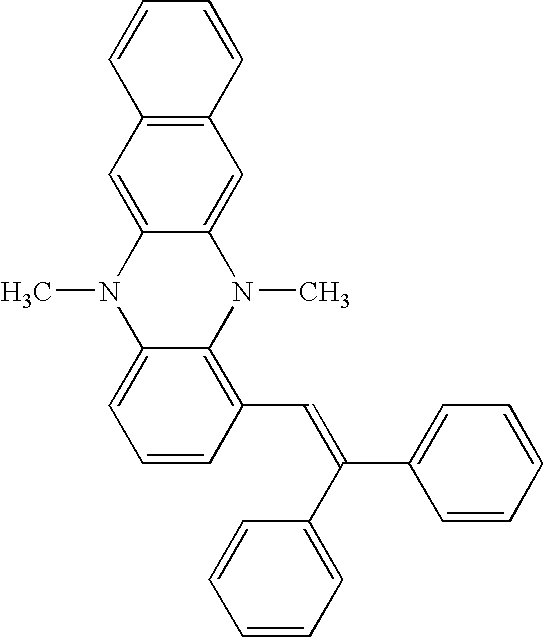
CN1C2=CC=CC(C=C(C3=CC=CC=C3)C3=CC=CC=C3)=C2N(C)C2=CC3=C(C=C12)C=CC=C3
